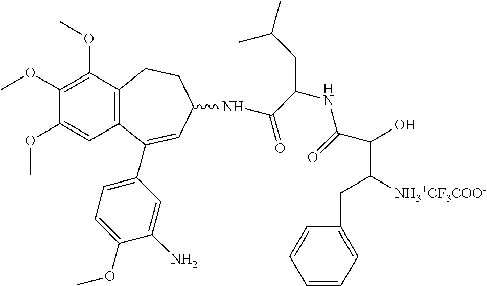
C1(OC)=C(OC)C2=C(C=C1OC)C(C1=CC=C(OC)C(N)=C1)=CC(NC(C(NC(=O)C(O)C([NH3+CF3COO-])CC1=CC=CC=C1)CC(C)C)=O)CC2
